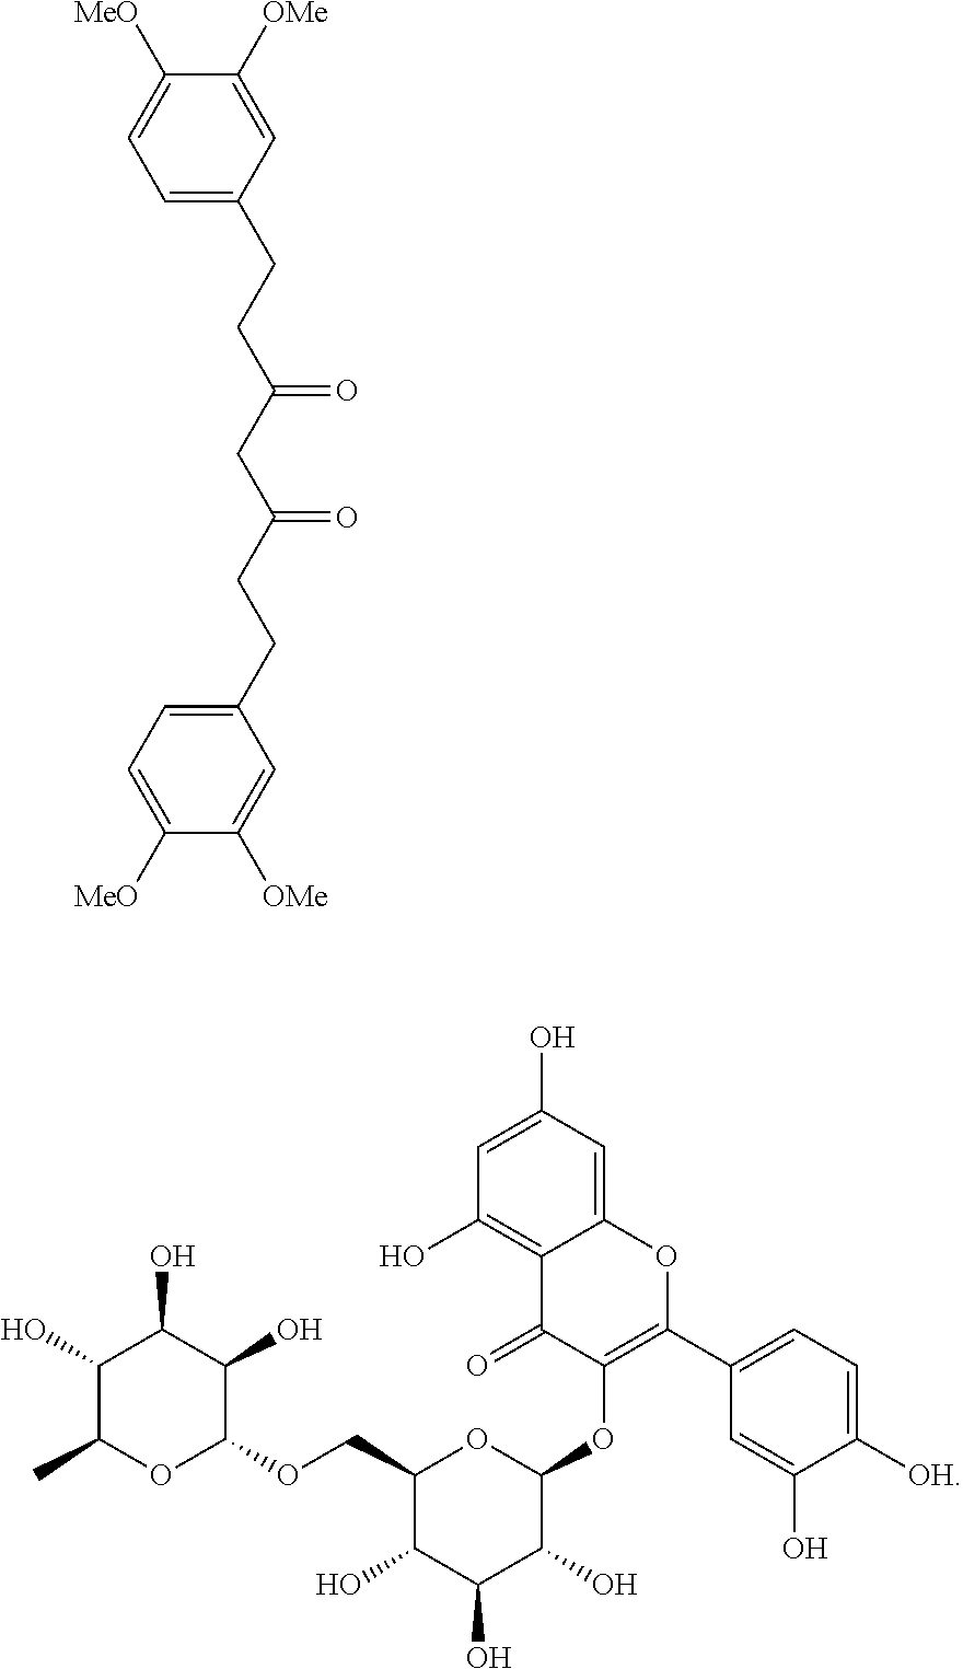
C1=C(CCC(=O)CC(=O)CCC2=CC=C([MeO])C([OMe])=C2)C=C([OMe])C([MeO])=C1.C1(O)C(C)OC(OCC2C(O)C(O)C(O)C(OC3=C(C4=CC=C([OH])C(O)=C4)OC4=CC(O)=CC(O)=C4C3=O)O2)C(O)C1O
